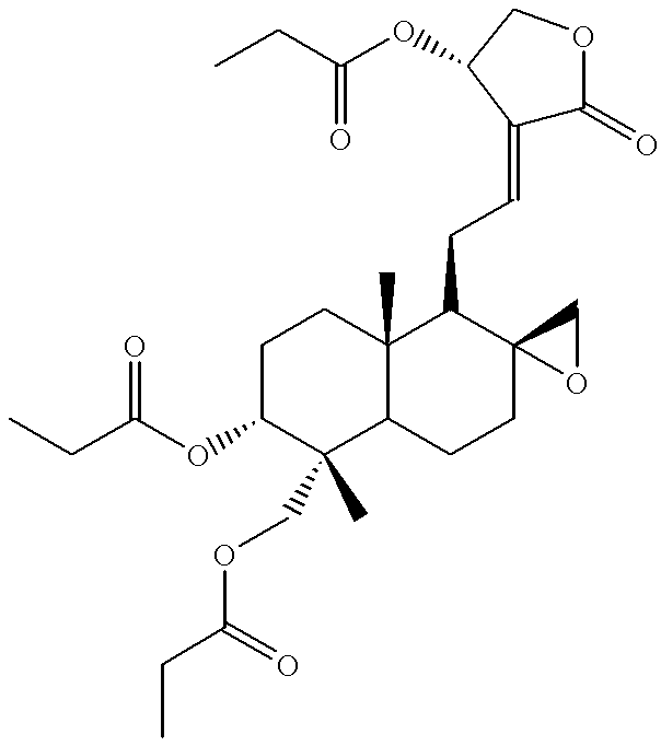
C1C(OC(CC)=O)C(COC(CC)=O)(C)C2C(C)(C1)C(CC=C1C(=O)OCC1OC(CC)=O)C1(CC2)CO1
